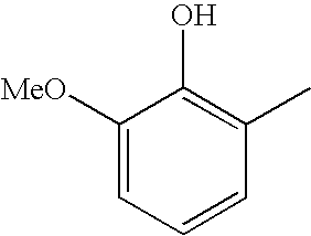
C1([MeO])=CC=CC(C)=C1O
